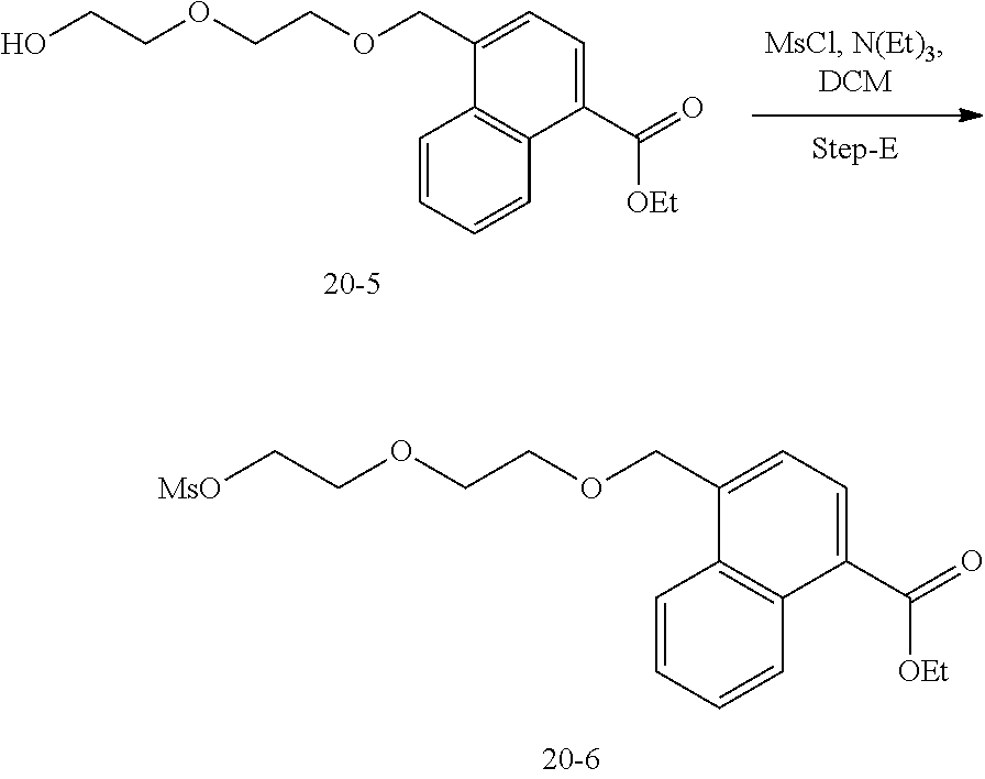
C1(COCCOCC[MsO])=CC=C(C(=O)[OEt])C2=C1C=CC=C2.C1(COCCOCCO)=CC=C(C(=O)[OEt])C2=C1C=CC=C2
